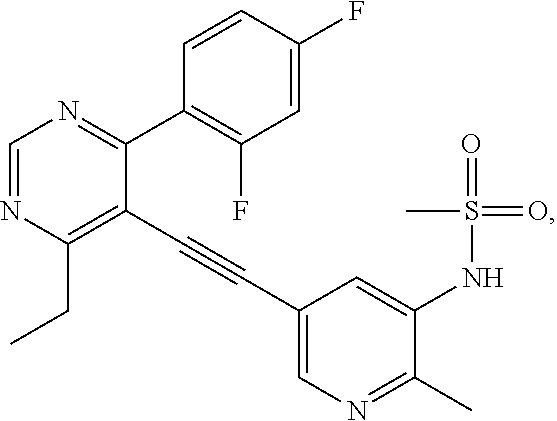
C1(NS(=O)(C)=O)=CC(C#CC2=C(CC)N=CN=C2C2=C(F)C=C(F)C=C2)=CN=C1C
